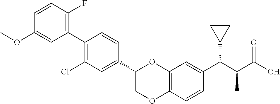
C1=CC(F)=C(C2=C(Cl)C=C(C3COC4=C(O3)C=C(C(C(C(=O)O)C)C3CC3)C=C4)C=C2)C=C1OC
